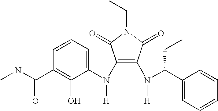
C1(N(C2=CC=CC(C(N(C)C)=O)=C2O)[H])=C(N(C(C2=CC=CC=C2)CC)[H])C(=O)N(CC)C1=O
